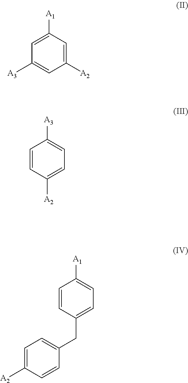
C1([A3])=CC([A2])=CC([A1])=C1.C1=CC([A2])=CC=C1[A3].C1=CC(CC2=CC=C([A2])C=C2)=CC=C1[A1]
